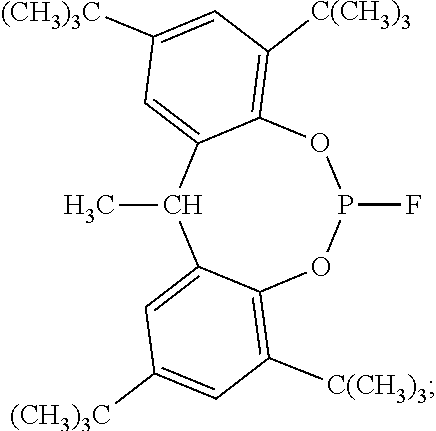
C1=C([(CH3)3C])C=C2C(=C1[C(CH3)3])OP(F)OC1=C([C(CH3)3])C=C([(CH3)3C])C=C1C2C
